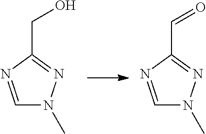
C1=NC(CO)=NN1C.C1=NC(C=O)=NN1C
